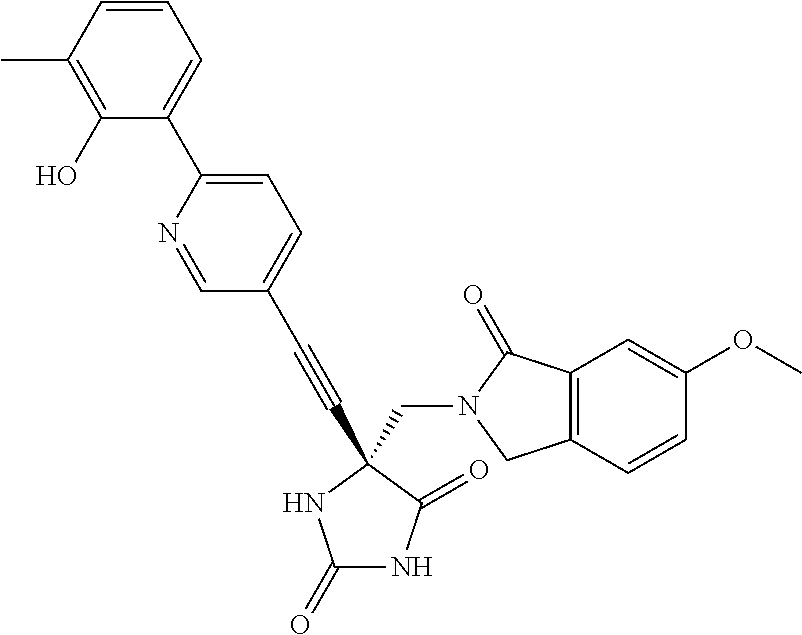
C1=CC(C)=C(O)C(C2=CC=C(C#CC3(CN4C(=O)C5=C(C=CC(OC)=C5)C4)C(=O)NC(=O)N3)C=N2)=C1
